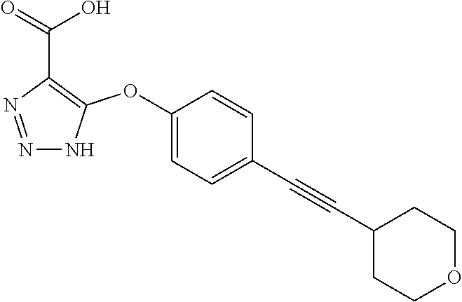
C1(OC2=C(C(=O)O)N=NN2)=CC=C(C#CC2CCOCC2)C=C1
